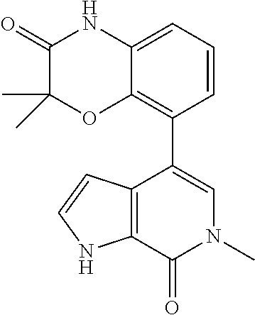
C12=CC=CC(C3=CN(C)C(=O)C4=C3C=CN4)=C1OC(C)(C)C(=O)N2
